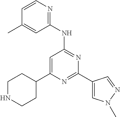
N1=C(C2=CN(C)N=C2)N=C(NC2=NC=CC(C)=C2)C=C1C1CCNCC1
